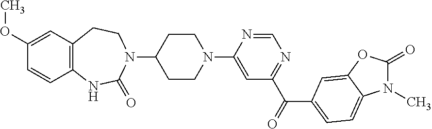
N1(C)C2=CC=C(C(C3=NC=NC(N4CCC(N5C(=O)NC6=C(CC5)C=C(OC)C=C6)CC4)=C3)=O)C=C2OC1=O
